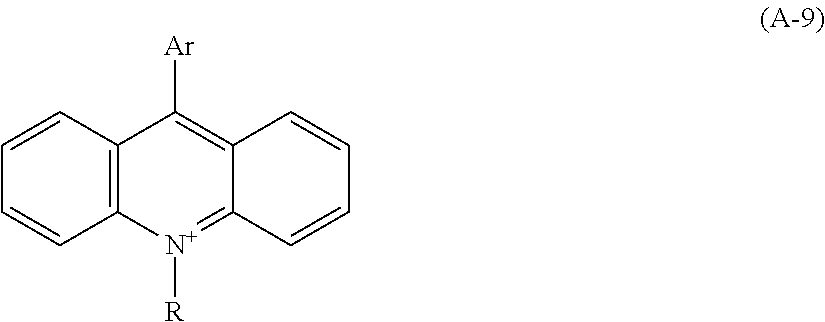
C1=CC2=C(C=C1)[N+]([R])=C1C(=C2[Ar])C=CC=C1
